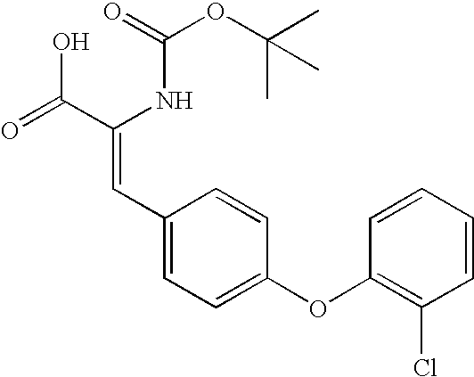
C(=O)(NC(C(=O)O)=CC1=CC=C(OC2=C(Cl)C=CC=C2)C=C1)OC(C)(C)C
